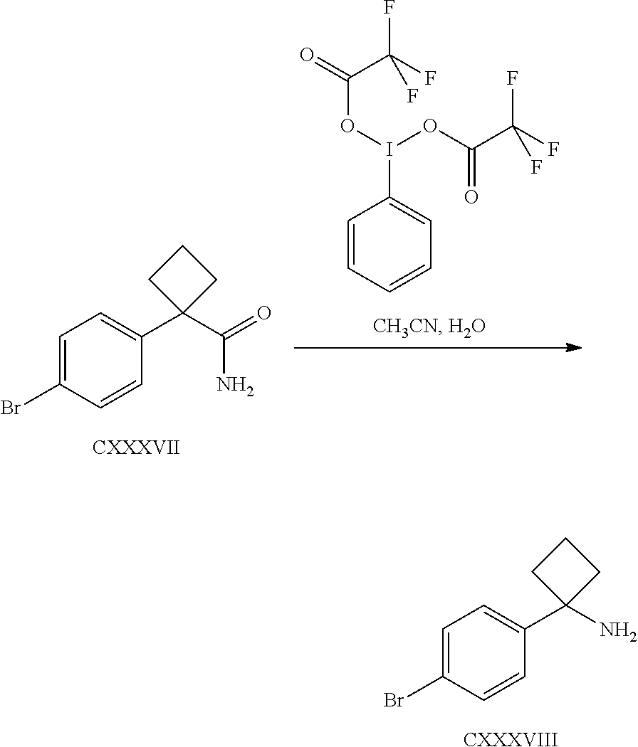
C1=C(Br)C=CC(C2(C(N)=O)CCC2)=C1.[CXXXVII].C1=CC=CC=C1I(OC(=O)C(F)(F)F)OC(C(F)(F)F)=O.C1=C(Br)C=CC(C2(N)CCC2)=C1.[CXXXVIII]
